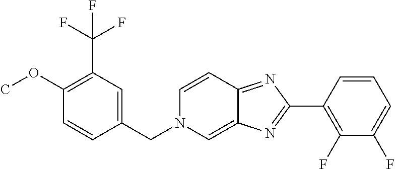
C1(OC)=C(C(F)(F)F)C=C(CN2C=C3C(=NC(C4=C(F)C(F)=CC=C4)=N3)C=C2)C=C1
